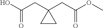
OC(CC1(CC(OC)=O)CC1)=O
